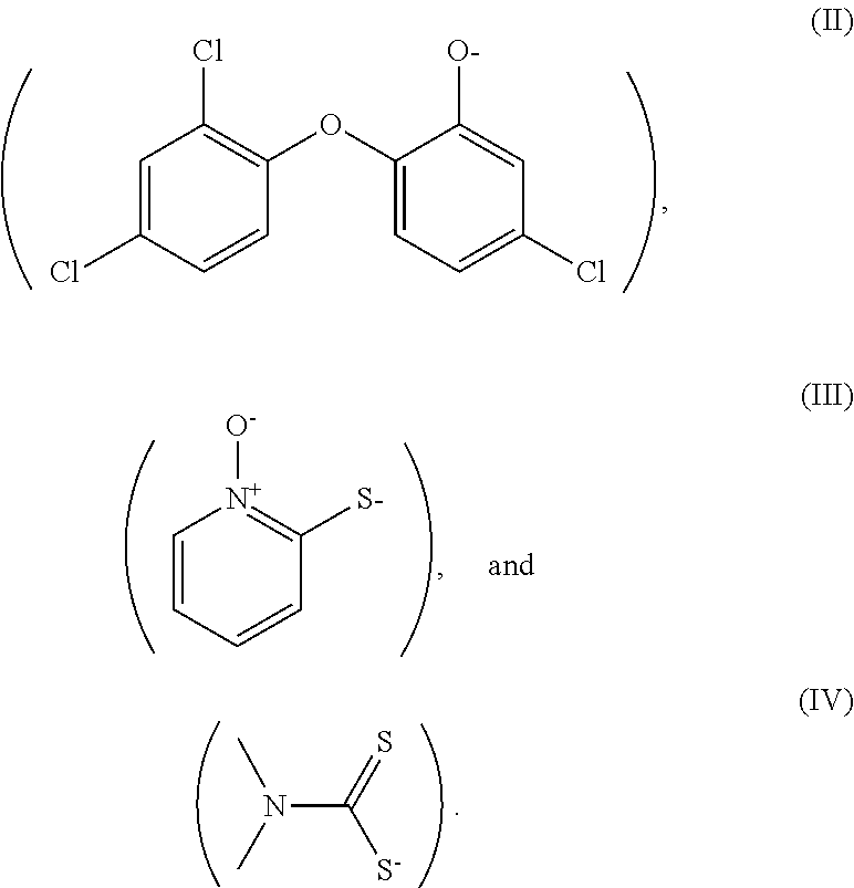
C1=C(Cl)C=CC(OC2=CC=C(Cl)C=C2[O-])=C1Cl.N(C([S-])=S)(C)C.C1=CC=CC([S-])=[N+]1[O-]
